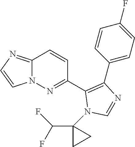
C1(C2=NN3C(=NC=C3)C=C2)=C(C2=CC=C(F)C=C2)N=CN1C1(C(F)F)CC1
